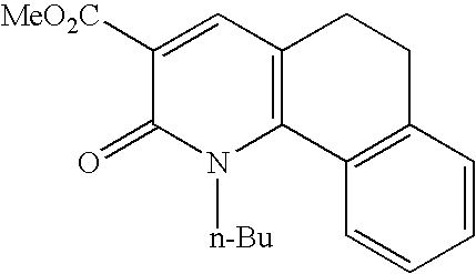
C1([MeO2C])=CC2=C(N([n-Bu])C1=O)C1=C(CC2)C=CC=C1
